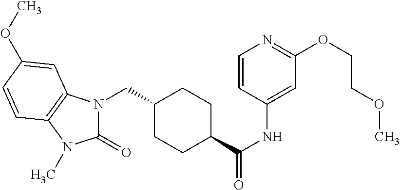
C1(CN2C(=O)N(C)C3=C2C=C(OC)C=C3)CCC(C(NC2=CC(OCCOC)=NC=C2)=O)CC1
